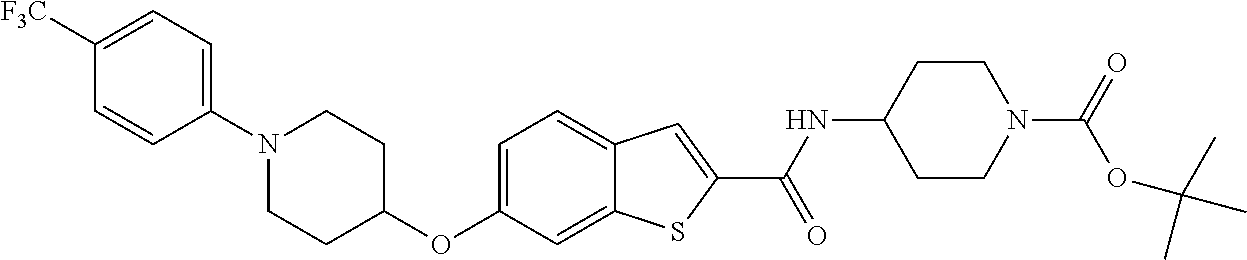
C1=C2C(=CC=C1OC1CCN(C3=CC=C([F3C])C=C3)CC1)C=C(C(=O)NC1CCN(C(OC(C)(C)C)=O)CC1)S2
